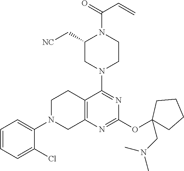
C1=CC=C(Cl)C(N2CC3=C(CC2)C(N2CCN(C(=O)C=C)C(C[NC])C2)=NC(OC2(CN(C)C)CCCC2)=N3)=C1
